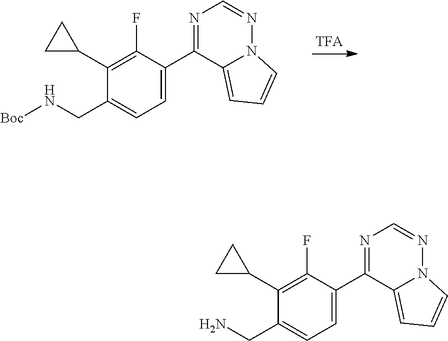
C1(C2CC2)=C(F)C(C2=NC=NN3C2=CC=C3)=CC=C1CN[Boc].C1(C2CC2)=C(F)C(C2=NC=NN3C2=CC=C3)=CC=C1CN
